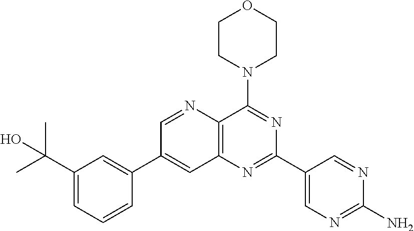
C1(C(C)(C)O)=CC=CC(C2=CC3=C(N=C2)C(N2CCOCC2)=NC(C2=CN=C(N)N=C2)=N3)=C1
